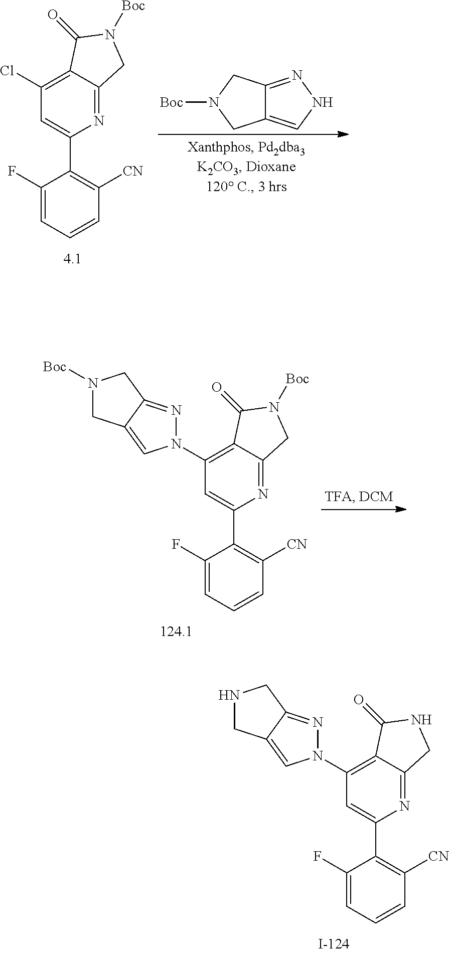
C1(F)=CC=CC([CN])=C1C1=CC(N2N=C3C(=C2)CNC3)=C2C(=N1)CNC2=O.C1(F)=CC=CC([CN])=C1C1=CC(Cl)=C2C(=N1)CN([Boc])C2=O.C12=NNC=C1CN([Boc])C2.C1(F)=CC=CC([CN])=C1C1=CC(N2N=C3C(=C2)CN([Boc])C3)=C2C(=N1)CN([Boc])C2=O
